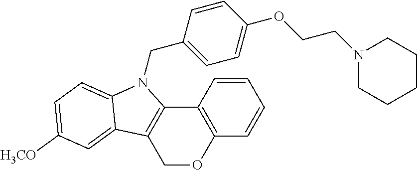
C12=C(C=CC=C1)OCC1=C2N(CC2=CC=C(OCCN3CCCCC3)C=C2)C2=CC=C([H3CO])C=C12
